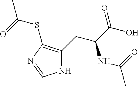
N1C(CC(C(O)=O)NC(C)=O)=C(SC(=O)C)N=C1
